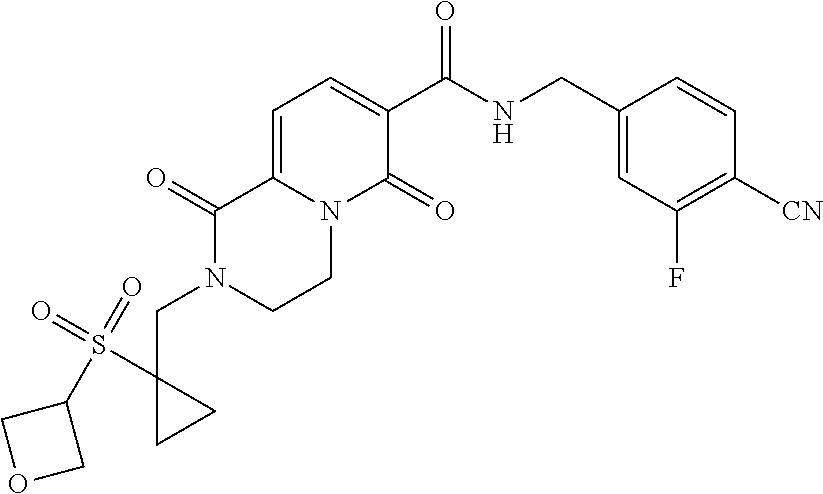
C(N1CCN2C(=CC=C(C(NCC3=CC(F)=C([CN])C=C3)=O)C2=O)C1=O)C1(S(=O)(=O)C2COC2)CC1
